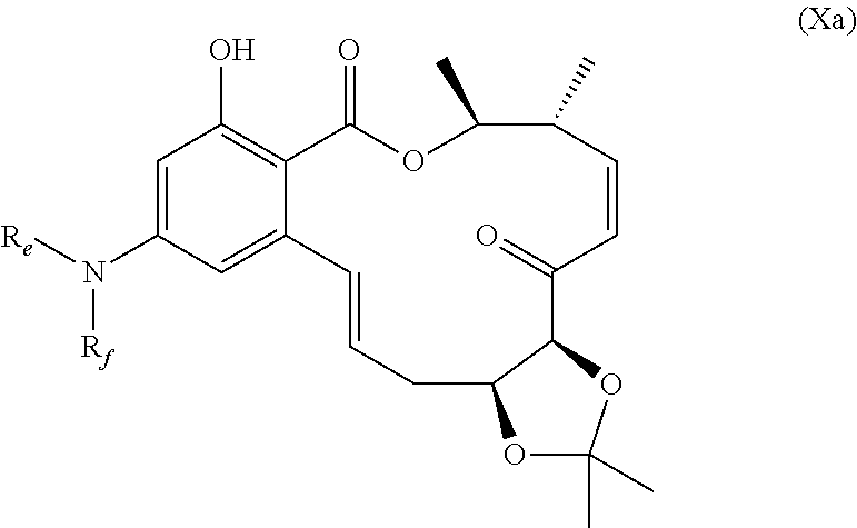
C1=C(N([Re])[Rf])C=C2C(=C1O)C(=O)OC(C)C(C)C=CC(=O)C1C(CC=C2)OC(C)(C)O1
